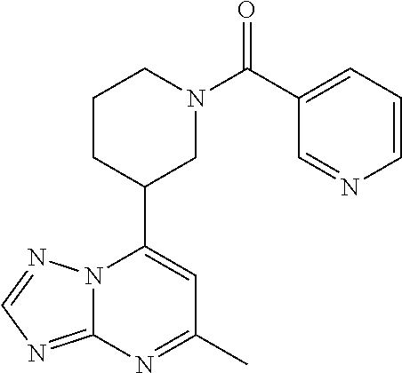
N12C(=NC=N1)N=C(C)C=C2C1CN(C(=O)C2=CC=CN=C2)CCC1
